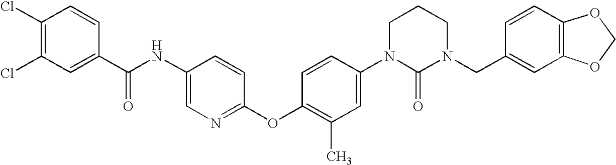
C1(Cl)=C(Cl)C=C(C(NC2=CN=C(OC3=C(C)C=C(N4C(=O)N(CC5=CC6=C(C=C5)OCO6)CCC4)C=C3)C=C2)=O)C=C1
